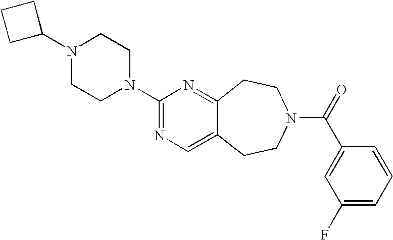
C1C(N2CCN(C3=NC=C4C(=N3)CCN(C(=O)C3=CC(F)=CC=C3)CC4)CC2)CC1
